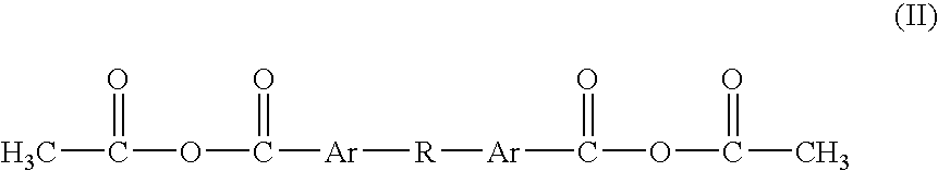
CC(OC([Ar][R][Ar]C(OC(C)=O)=O)=O)=O
